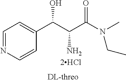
C1=NC=CC(C(C(C(N(C)CC)=O)N)O)=C1
